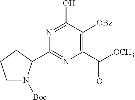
N1=C(O)C([OBz])=C(C([OCH3])=O)N=C1C1N([Boc])CCC1
